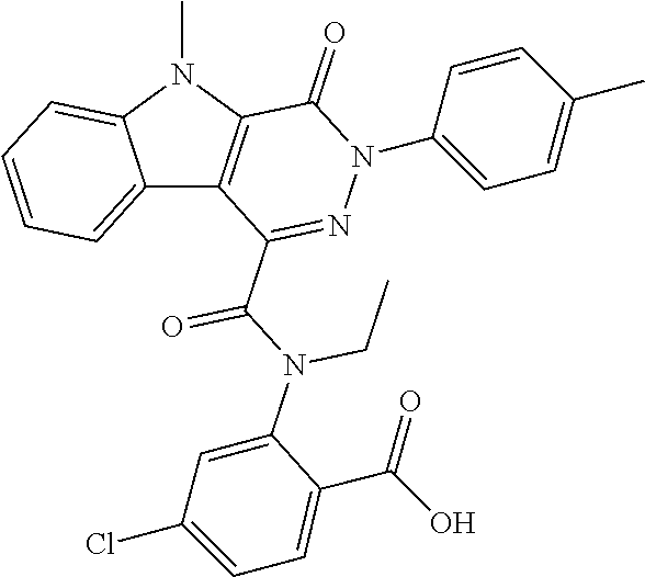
C12=CC=CC=C1N(C)C1=C2C(C(N(C2=CC(Cl)=CC=C2C(=O)O)CC)=O)=NN(C2=CC=C(C)C=C2)C1=O
